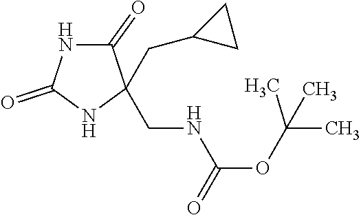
N1C(=O)C(CNC(OC(C)(C)C)=O)(CC2CC2)NC1=O
